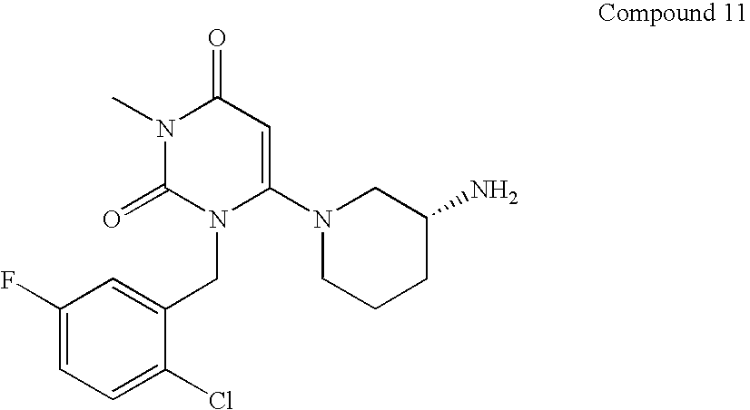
C1=C(CN2C(N3CCCC(N)C3)=CC(=O)N(C)C2=O)C(Cl)=CC=C1F
